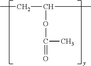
O(C(CC)C)C(C)=O
